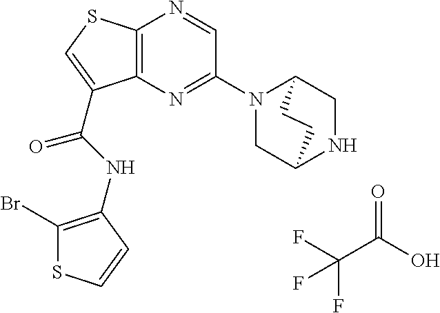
C(C(O)=O)(F)(F)F.C12=C(N=C(N3CC4NCC3CC4)C=N1)C(C(=O)NC1=C(Br)SC=C1)=CS2
